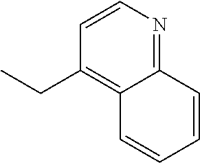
C12=NC=CC(CC)=C1C=CC=C2
